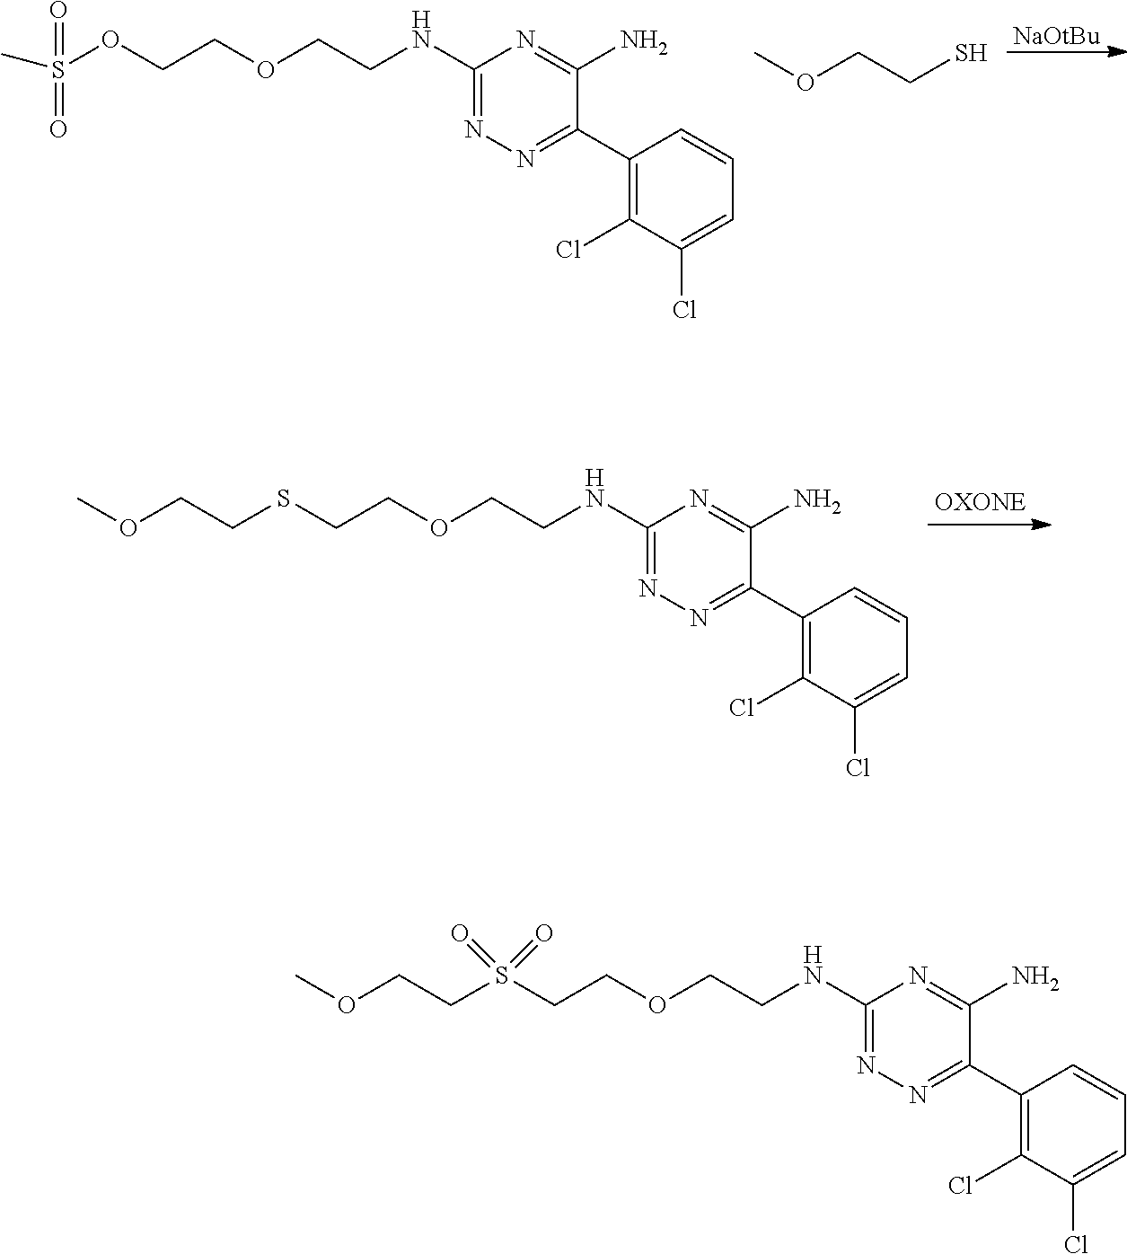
[NaOtBu].S(OCCOCCNC1=NN=C(C2=C(Cl)C(Cl)=CC=C2)C(N)=N1)(C)(=O)=O.COCCS.C(SCCOCCNC1=NN=C(C2=C(Cl)C(Cl)=CC=C2)C(N)=N1)COC.C(S(CCOCCNC1=NN=C(C2=C(Cl)C(Cl)=CC=C2)C(N)=N1)(=O)=O)COC
